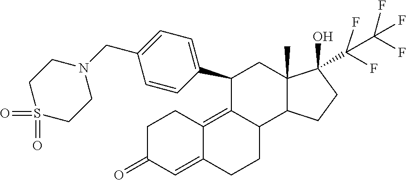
C1C(=O)C=C2C(=C3C(CC2)C2C(C)(CC3C3=CC=C(CN4CCS(=O)(=O)CC4)C=C3)C(C(F)(F)C(F)(F)F)(O)CC2)C1
